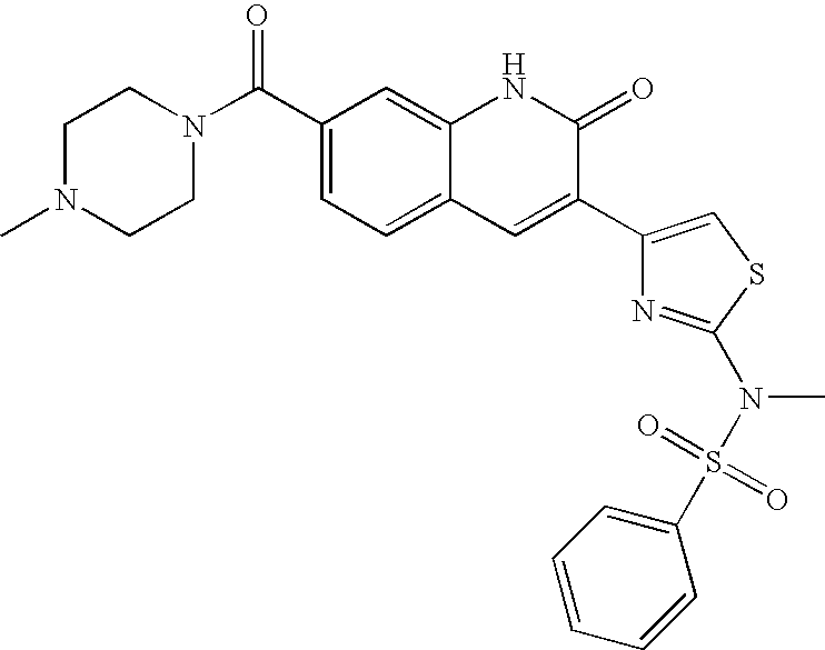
C1CN(C(C2=CC=C3C(=C2)NC(=O)C(C2=CSC(N(S(=O)(=O)C4=CC=CC=C4)C)=N2)=C3)=O)CCN1C
